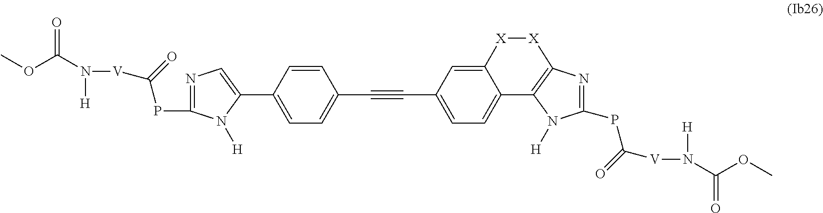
C1(C#CC2=CC=C3C(=C2)[X][X]C2=C3N([H])C(PC([V]N([H])C(OC)=O)=O)=N2)=CC=C(C2=CN=C(PC([V]N(C(OC)=O)[H])=O)N2[H])C=C1
